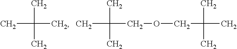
CC(C)(C)C.CC(COCC(C)(C)C)(C)C
